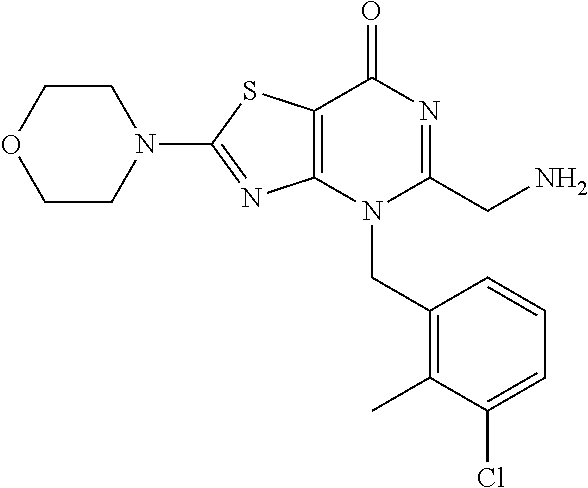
C1CN(C2=NC3=C(S2)C(=O)N=C(CN)N3CC2=C(C)C(Cl)=CC=C2)CCO1
